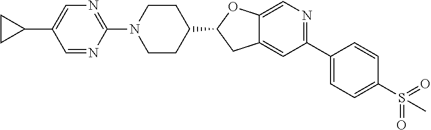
C1=C(C2CC2)C=NC(N2CCC(C3CC4=CC(C5=CC=C(S(=O)(=O)C)C=C5)=NC=C4O3)CC2)=N1
